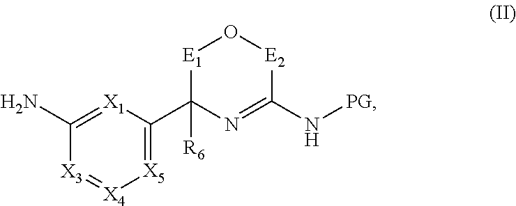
NC1=[X1]C(C2([R6])N=C(N[PG])[E2]O[E1]2)=[X5][X4]=[X3]1
